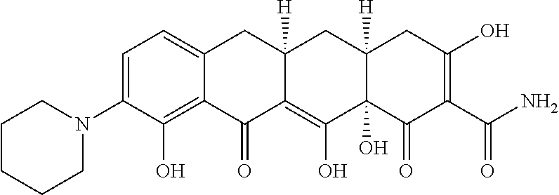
C1=C(N2CCCCC2)C(O)=C2C(=C1)CC1([H])C(=C(O)C3(O)C([H])(C1)CC(O)=C(C(N)=O)C3=O)C2=O
